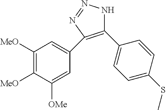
C1(C2=CC=C(SC)C=C2)=C(C2=CC([MeO])=C([MeO])C([OMe])=C2)N=NN1
